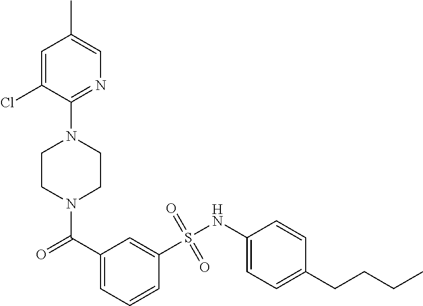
N1(C(=O)C2=CC=CC(S(NC3=CC=C(CCCC)C=C3)(=O)=O)=C2)CCN(C2=NC=C(C)C=C2Cl)CC1
